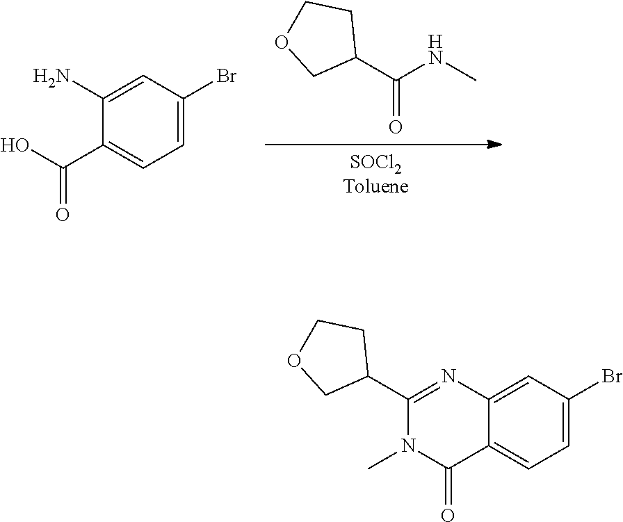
[SOCl2Toluene].C1(C(NC)=O)CCOC1.C1(C(O)=O)=CC=C(Br)C=C1N.C12=CC=C(Br)C=C1N=C(C1CCOC1)N(C)C2=O
